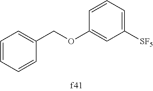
C1=CC=CC(COC2=CC([SF5])=CC=C2)=C1
